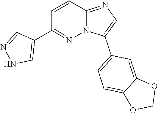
C1=C(C2=CC=C3C(=C2)OCO3)N2C(=N1)C=CC(C1=CNN=C1)=N2
